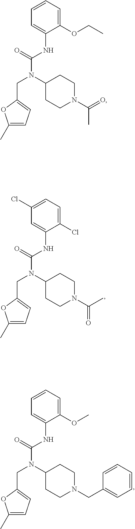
C1(NC(N(CC2=CC=C(C)O2)C2CCN(C(=O)C)CC2)=O)=CC=CC=C1OCC.C1(NC(N(CC2=CC=C(C)O2)C2CCN(C(C)=O)CC2)=O)=CC(Cl)=CC=C1Cl.C1(NC(N(CC2=CC=C(C)O2)C2CCN(CC3=CC=CC=C3)CC2)=O)=CC=CC=C1OC
